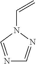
N1=CN(C=C)N=C1
